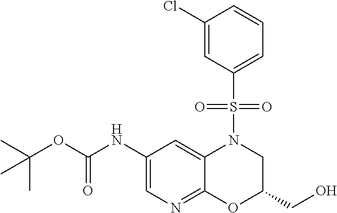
C1(NC(OC(C)(C)C)=O)=CN=C2C(=C1)N(S(C1=CC=CC(Cl)=C1)(=O)=O)CC(CO)O2
